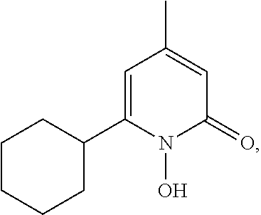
C1=C(C2CCCCC2)N(O)C(=O)C=C1C
